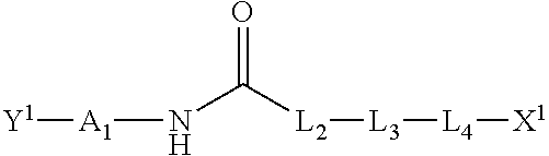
[L2]([L3][L4][X1])C(N[A1][Y1])=O
